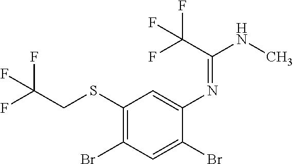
C1(SCC(F)(F)F)=C(Br)C=C(Br)C(N=C(NC)C(F)(F)F)=C1
